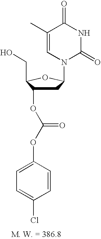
C1C(OC(=O)OC2=CC=C(Cl)C=C2)C(CO)OC1N1C(=O)NC(=O)C(C)=C1
